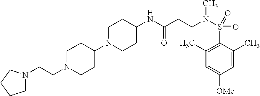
C1=C(C)C(S(N(C)CCC(=O)NC2CCN(C3CCN(CCN4CCCC4)CC3)CC2)(=O)=O)=C(C)C=C1[OMe]
